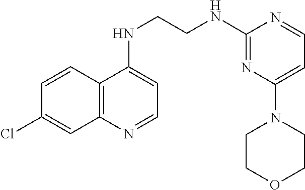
C12=C(N=CC=C1NCCNC1=NC(N3CCOCC3)=CC=N1)C=C(Cl)C=C2
